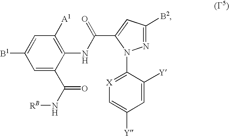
C1=C(C(=O)N[RB])C(NC(=O)C2=CC([B2])=NN2C2=[X]C=C([Y])C=C2[Y])=C([A1])C=C1[B1]
